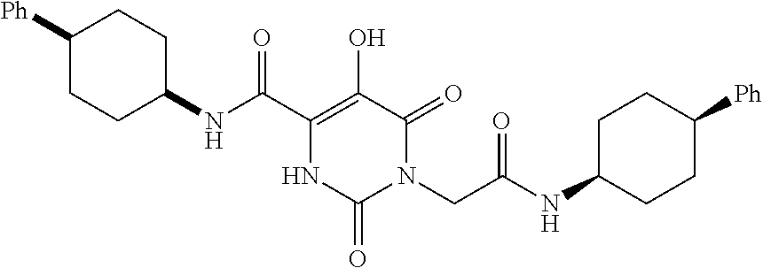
C1(C(=O)NC2CCC([Ph])CC2)=C(O)C(=O)N(CC(NC2CCC([Ph])CC2)=O)C(=O)N1
